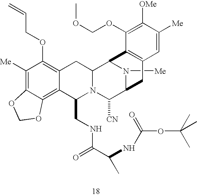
C1([Me])=C2C(=C3C(=C1OCC=C)CC1N(C3CNC(C(NC(=O)OC(C)(C)C)C)=O)C([CN])C3N([Me])C1C1=C(C3)C=C([Me])C([OMe])=C1OCOC)OCO2
